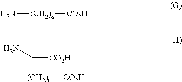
N[(CH2)q][CO2H].C([CO2H])([(CH2)r][CO2H])N
